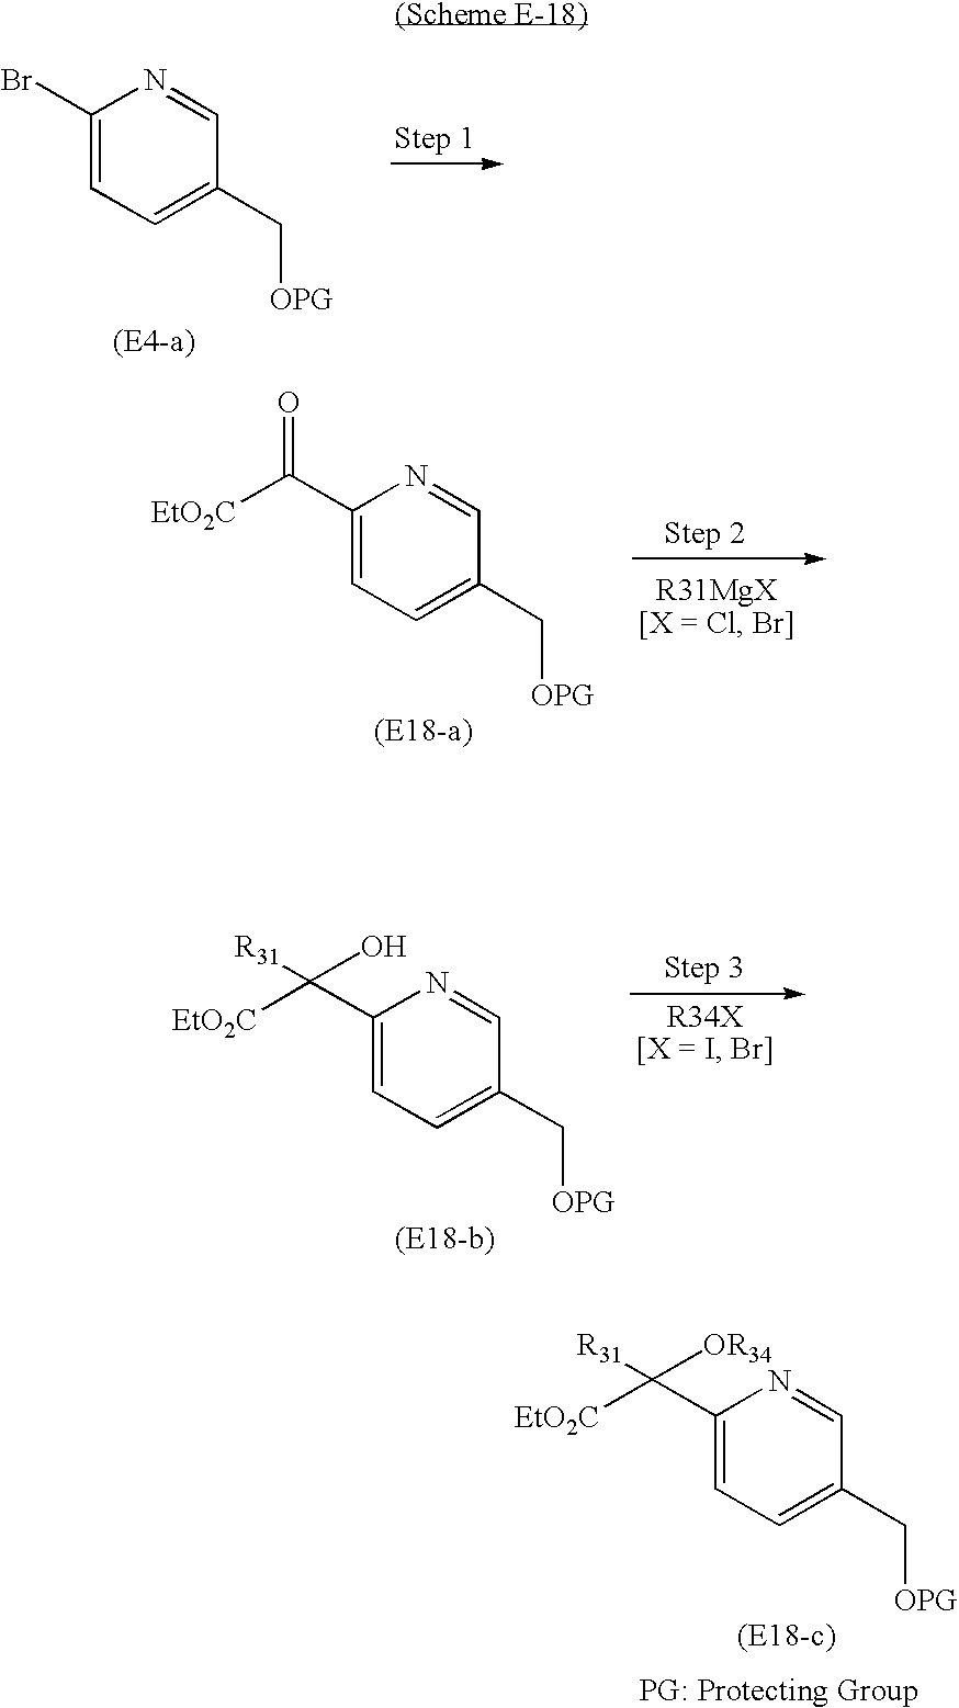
C1(Br)=CC=C(C[OPG])C=N1.C1(C([EtO2C])([R31])O)=CC=C(C[OPG])C=N1.C1(C([EtO2C])=O)=CC=C(C[OPG])C=N1.C1(C([EtO2C])([R31])[OR34])=CC=C(C[OPG])C=N1
